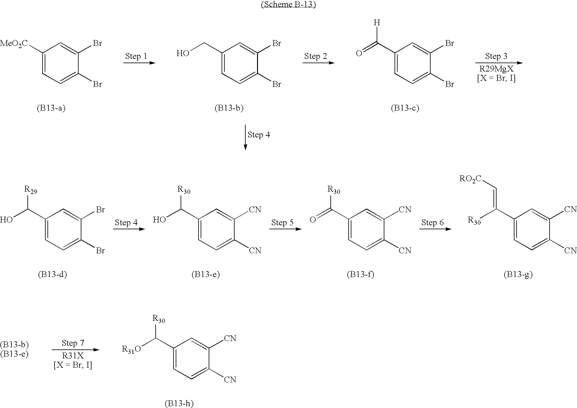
C1([MeO2C])=CC=C(Br)C(Br)=C1.C1(CO)=CC=C(Br)C(Br)=C1.C1(C(=O)[H])=CC=C(Br)C(Br)=C1.C1(C(O)[R29])=CC=C(Br)C(Br)=C1.C1(C(O)[R30])=CC=C([CN])C([CN])=C1.C1(C(=O)[R30])=CC=C([CN])C([CN])=C1.C1(C([R30])=C[RO2C])=CC=C([CN])C([CN])=C1.C1(C([R31O])[R30])=CC=C([CN])C([CN])=C1
